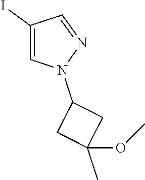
C1(I)=CN(C2CC(C)(OC)C2)N=C1
